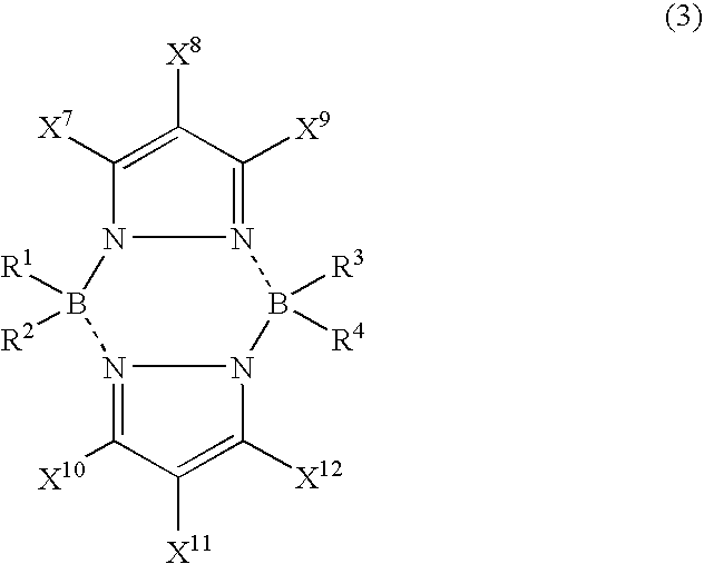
N12=C([X10])C([X11])=C([X12])N1B([R3])([R4])N1=C([X9])C([X8])=C([X7])N1B2([R1])[R2]
